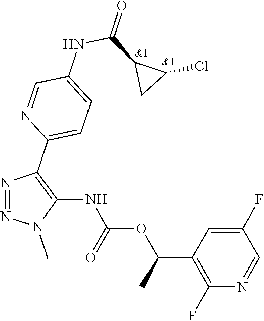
N1=NC(C2=CC=C(NC(C3C(Cl)C3)=O)C=N2)=C(NC(OC(C2=C(F)N=CC(F)=C2)C)=O)N1C
